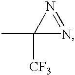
C1(C)([CF3])N=N1
